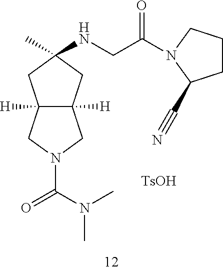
C12([H])C([H])(CC(C)(NCC(=O)N3CCCC3C#N)C1)CN(C(=O)N(C)C)C2.[TsOH]
